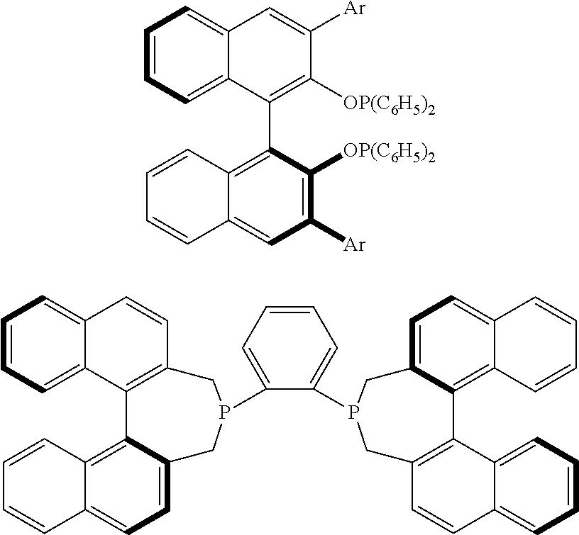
C12=CC=CC=C1C(C1=C3C(=CC([Ar])=C1[OP(C6H5)2])C=CC=C3)=C([OP(C6H5)2])C([Ar])=C2.C1=CC=C2C(=C1)C=CC1=C2C2=C3C(=CC=C2CP(C2=CC=CC=C2P2CC4=C(C5=C6C=CC=CC6=CC=C5C2)C2=CC=CC=C2C=C4)C1)C=CC=C3
